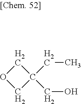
O1CC(CC)(CO)C1
